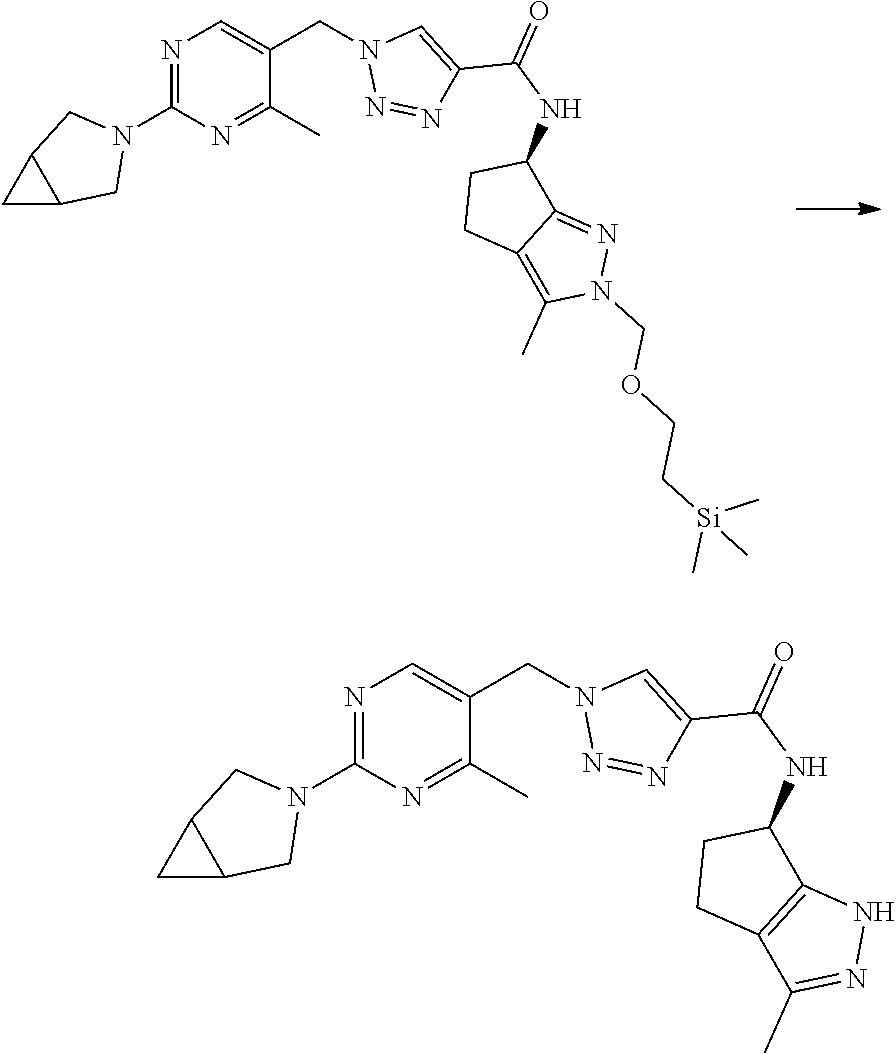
N1=C(N2CC3C(C2)C3)N=C(C)C(CN2N=NC(C(NC3CCC4=C(C)N(COCC[Si](C)(C)C)N=C34)=O)=C2)=C1.N1=C(N2CC3C(C2)C3)N=C(C)C(CN2N=NC(C(NC3CCC4=C3NN=C4C)=O)=C2)=C1
